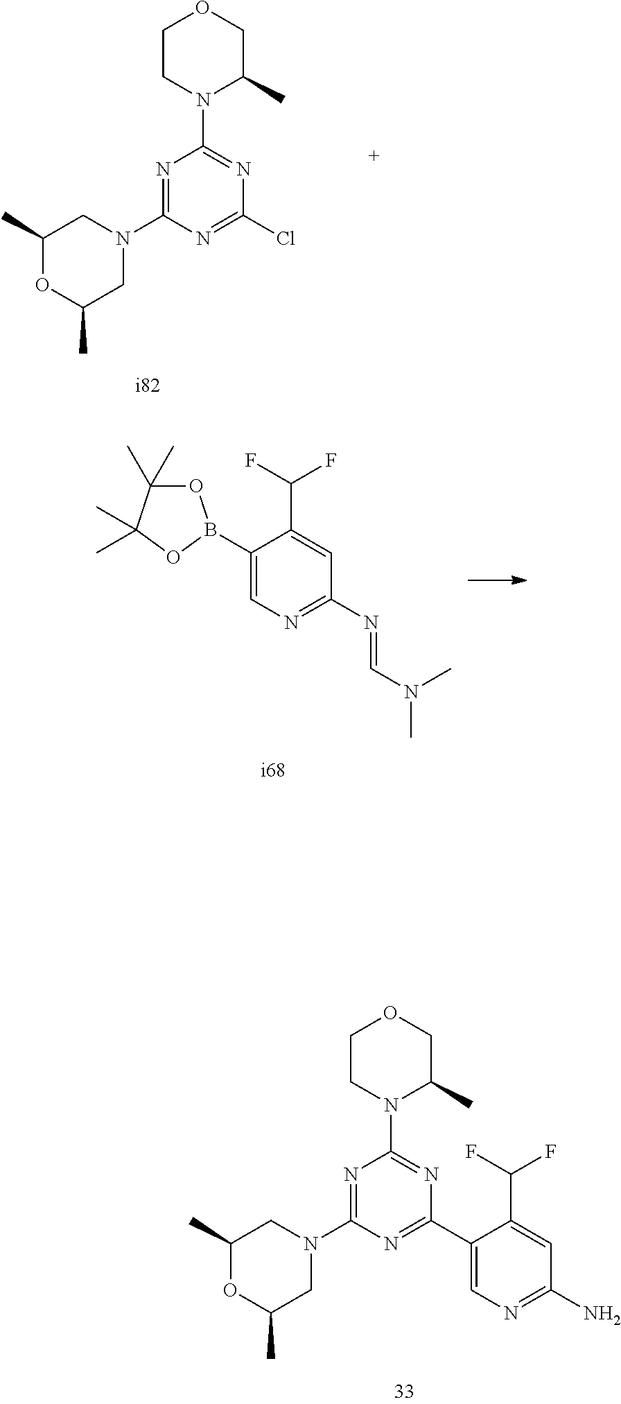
O1C(C)(C)C(C)(C)OB1C1=CN=C(N=CN(C)C)C=C1C(F)F.C1(C)OC(C)CN(C2=NC(N3C(C)COCC3)=NC(C3=CN=C(N)C=C3C(F)F)=N2)C1.C1(C)OC(C)CN(C2=NC(N3C(C)COCC3)=NC(Cl)=N2)C1
